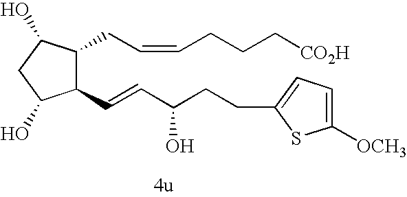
C1(C=CC(CCC2=CC=C([OCH3])S2)O)C(CC=CCCC[CO2H])C(O)CC1O
